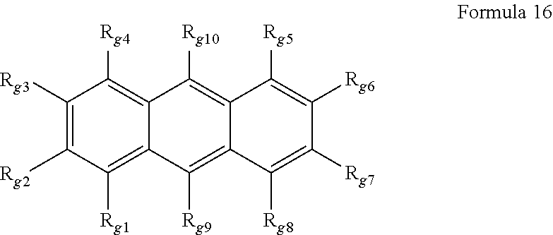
C1([Rg3])=C([Rg2])C([Rg1])=C2C(=C1[Rg4])C([Rg10])=C1C(=C2[Rg9])C([Rg8])=C([Rg7])C([Rg6])=C1[Rg5]
